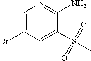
C1=C(Br)C=C(S(C)(=O)=O)C(N)=N1
